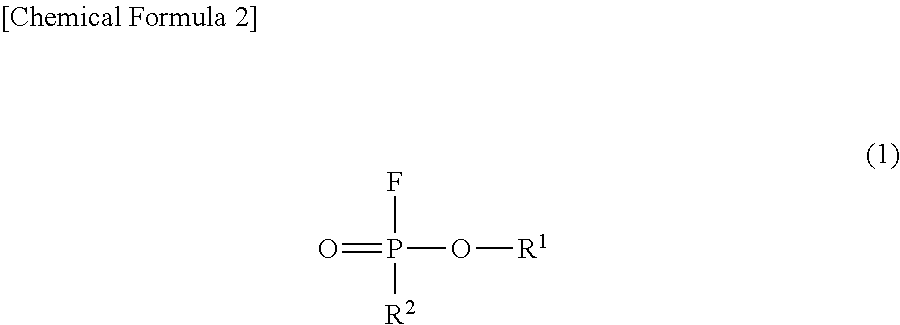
O=P(O[R1])([R2])F
